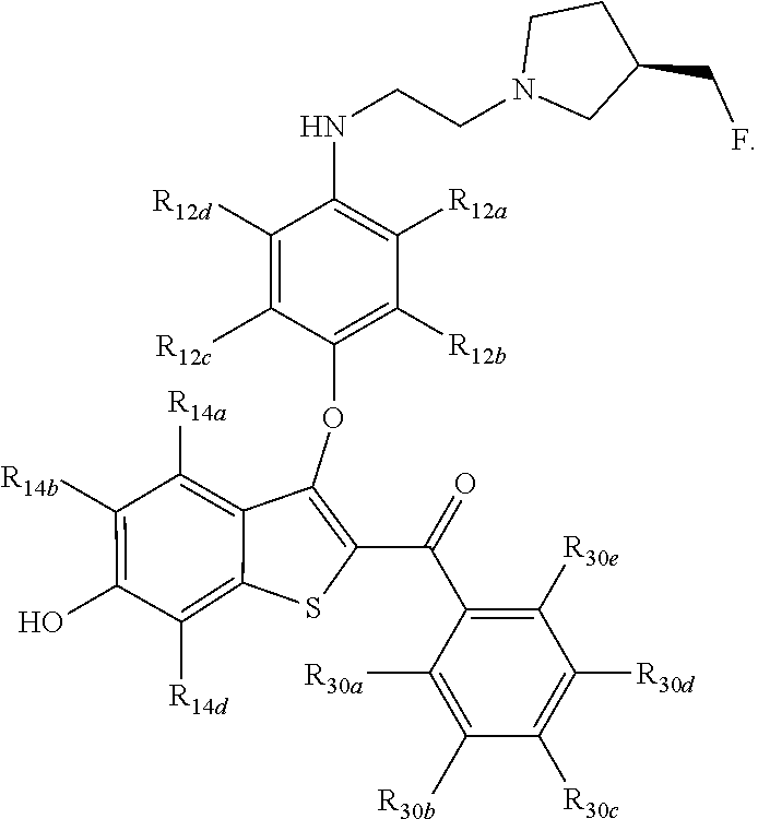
C1([R14a])=C2C(OC3=C([R12b])C([R12a])=C(NCCN4CC(CF)CC4)C([R12d])=C3[R12c])=C(C(=O)C3=C([R30e])C([R30d])=C([R30c])C([R30b])=C3[R30a])SC2=C([R14d])C(O)=C1[R14b]
